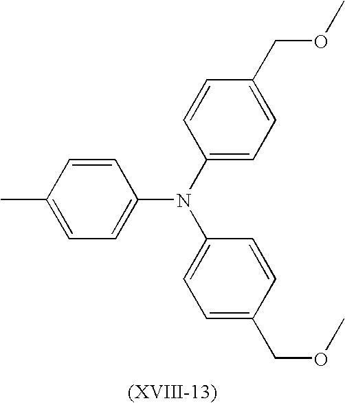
C1=C(C)C=CC(N(C2=CC=C(COC)C=C2)C2=CC=C(COC)C=C2)=C1
